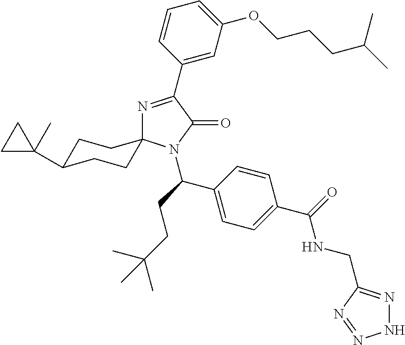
N1=C(C2=CC(OCCCC(C)C)=CC=C2)C(=O)N(C(CCC(C)(C)C)C2=CC=C(C(=O)NCC3=NNN=N3)C=C2)C12CCC(C1(C)CC1)CC2
